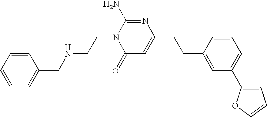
C1=CC=CC=C1CNCCN1C(=O)C=C(CCC2=CC(C3=CC=CO3)=CC=C2)N=C1N
